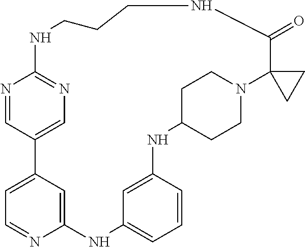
N1=CC2=CN=C1NCCCNC(=O)C1(N3CCC(NC4=CC(=CC=C4)NC4=CC2=CC=N4)CC3)CC1
